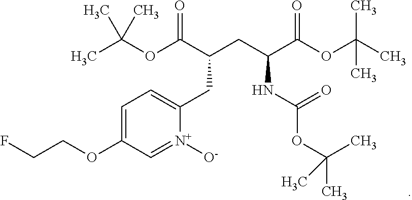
C1=C(OCCF)C=[N+]([O-])C(CC(CC(C(OC(C)(C)C)=O)NC(OC(C)(C)C)=O)C(OC(C)(C)C)=O)=C1
